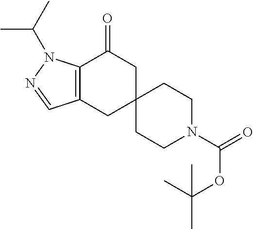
C12=C(CC3(CC1=O)CCN(C(OC(C)(C)C)=O)CC3)C=NN2C(C)C
